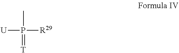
[U]P([R29])(C)=[T]
